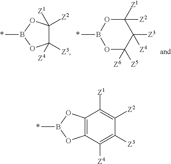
CB1OC([Z5])([Z6])C([Z3])([Z4])C([Z2])([Z1])O1.CB1OC([Z3])([Z4])C([Z2])([Z1])O1.CB1OC2=C(O1)C([Z1])=C([Z2])C([Z3])=C2[Z4]
